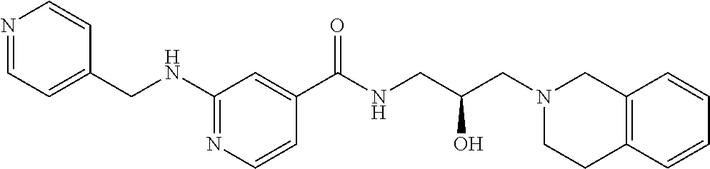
C12=C(C=CC=C1)CCN(CC(CNC(C1=CC(NCC3=CC=NC=C3)=NC=C1)=O)O)C2
